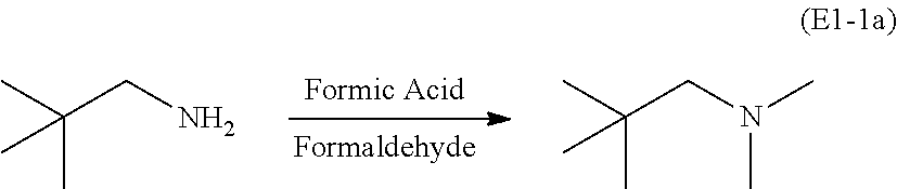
CC(CN)(C)C.CC(CN(C)C)(C)C
